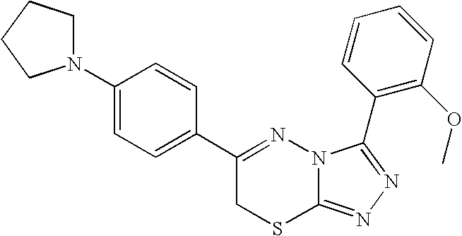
C1=C(N2CCCC2)C=CC(C2=NN3C(=NN=C3C3=C(OC)C=CC=C3)SC2)=C1
